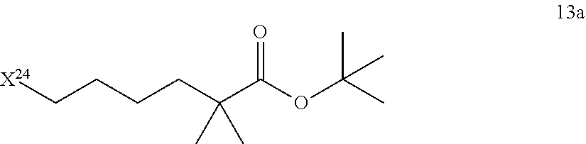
O=C(OC(C)(C)C)C(CCCC[X24])(C)C
